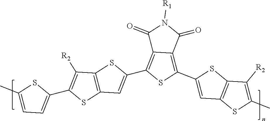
C1([R2])=C(C2=CC=C(C)S2)SC2=C1SC(C1=C3C(=C(C4=CC5=C(S4)C([R2])=C(C)S5)S1)C(=O)N([R1])C3=O)=C2
